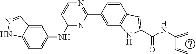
C1=C2C(=CC=C1NC1=NC(C3=CC4=C(C=C3)C=C(C(NC(C=C)=C)=O)N4)=NC=C1)NN=C2
